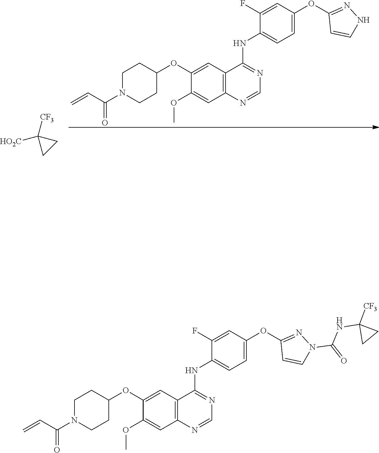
C1(OC2=CC=C(NC3=NC=NC4=C3C=C(OC3CCN(C(C=C)=O)CC3)C(OC)=C4)C(F)=C2)=NNC=C1.C1([HO2C])([CF3])CC1.C1(OC2=CC=C(NC3=NC=NC4=C3C=C(OC3CCN(C(C=C)=O)CC3)C(OC)=C4)C(F)=C2)=NN(C(=O)NC2([CF3])CC2)C=C1
